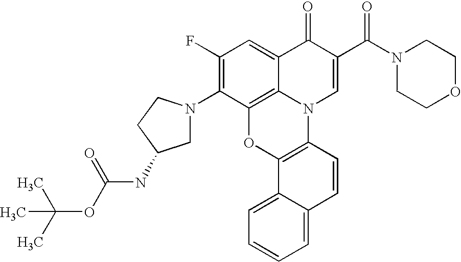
C1(F)=C(N2CC(NC(=O)OC(C)(C)C)CC2)C2=C3C(=C1)C(=O)C(C(N1CCOCC1)=O)=CN3C1=C(O2)C2=CC=CC=C2C=C1
